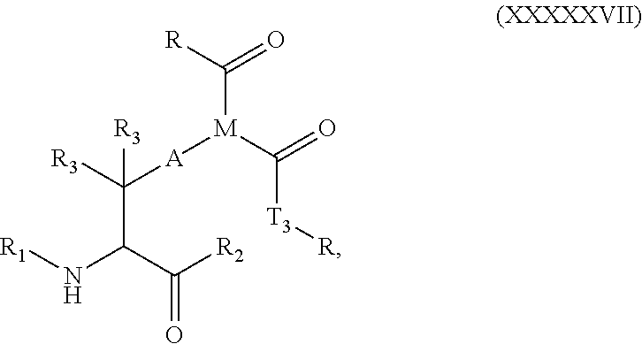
C([R3])([A][M](C(=O)[T3][R])C([R])=O)([R3])C(N[R1])C([R2])=O
